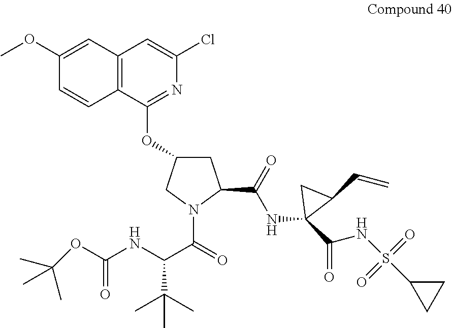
C1(OC)=CC2=C(C=C1)C(OC1CC(C(NC3(C(NS(C4CC4)(=O)=O)=O)C(C=C)C3)=O)N(C(=O)C(NC(OC(C)(C)C)=O)C(C)(C)C)C1)=NC(Cl)=C2
